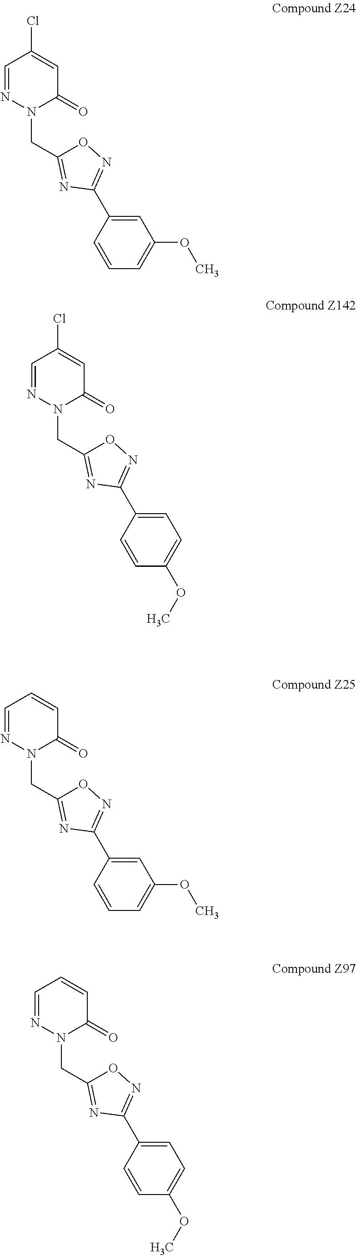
C1=NN(CC2=NC(C3=CC(OC)=CC=C3)=NO2)C(=O)C=C1Cl.C1=NN(CC2=NC(C3=CC=C(OC)C=C3)=NO2)C(=O)C=C1Cl.C1=NN(CC2=NC(C3=CC(OC)=CC=C3)=NO2)C(=O)C=C1.C1=NN(CC2=NC(C3=CC=C(OC)C=C3)=NO2)C(=O)C=C1
